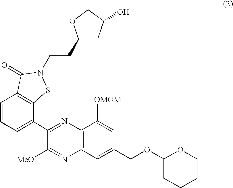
C1=CC=C(C2=NC3=C(N=C2[MeO])C=C(COC2OCCCC2)C=C3[OMOM])C2=C1C(=O)N(CCC1CC(O)CO1)S2
